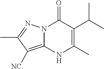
N12C(=C([NC])C(C)=N1)NC(C)=C(C(C)C)C2=O
